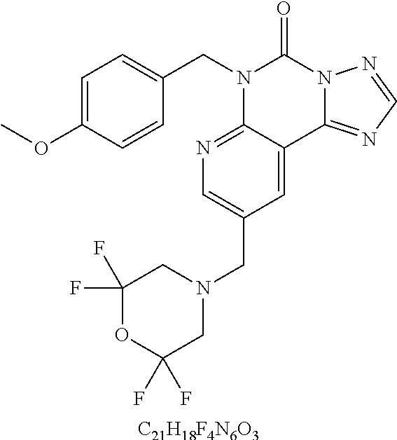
[C21H18F4N6O3].C1=C(OC)C=CC(CN2C3=NC=C(CN4CC(F)(F)OC(F)(F)C4)C=C3C3=NC=NN3C2=O)=C1
